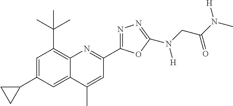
C1=C(C2CC2)C=C2C(=C1C(C)(C)C)N=C(C1=NN=C(N([H])CC(=O)N([H])C)O1)C=C2C
